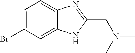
C1=C(Br)C=C2C(=C1)N=C(CN(C)C)N2
